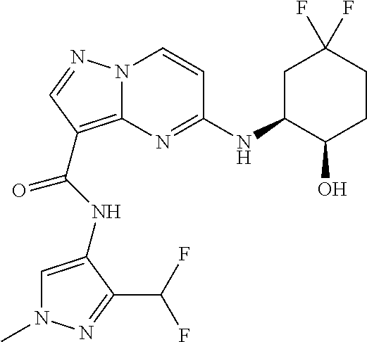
N(C(=O)C1=C2N(N=C1)C=CC(NC1C(O)CCC(F)(F)C1)=N2)C1=CN(C)N=C1C(F)F
